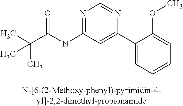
CC(C(NC1=NC=NC(C2=CC=CC=C2OC)=C1)=O)(C)C
